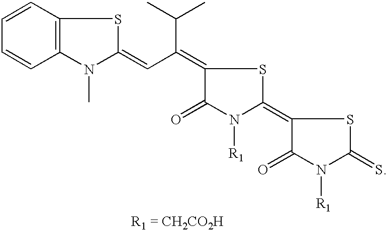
C1=CC2=C(C=C1)N(C)C(=CC(=C1C(=O)N([R1])C(=C3C(=O)N([R1])C(=S)S3)S1)C(C)C)S2
